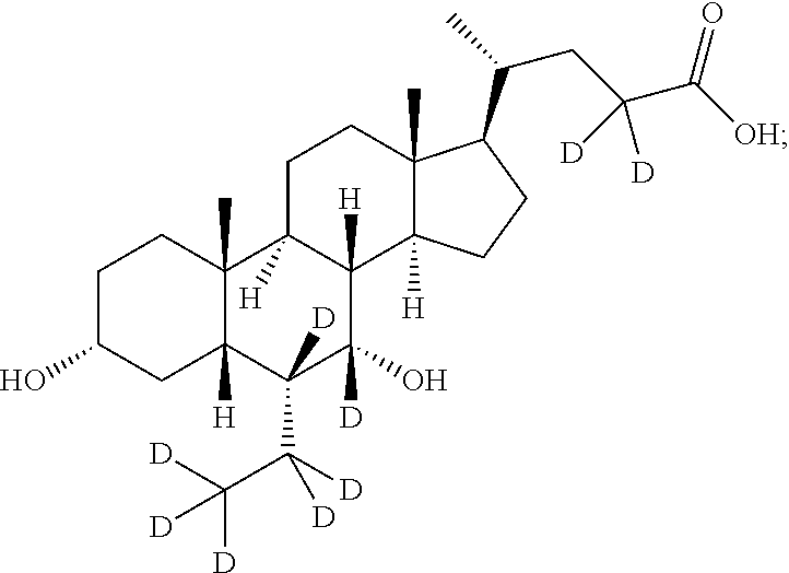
C1C(O)CC2([H])C(C)(C1)C1([H])C([H])(C(O)([D])C2(C(C([D])([D])[D])([D])[D])[D])C2([H])C(C)(CC1)C(C(C)CC(C([OH])=O)([D])[D])CC2
